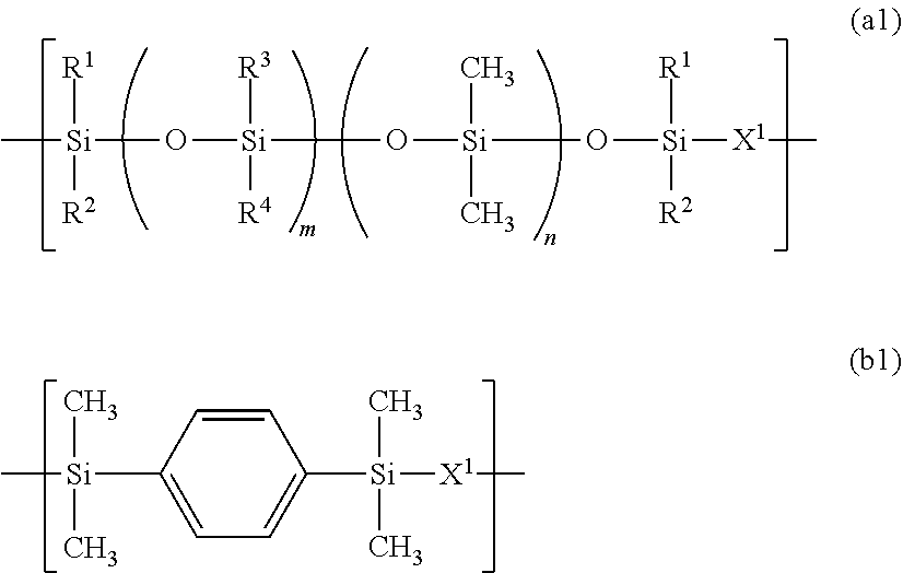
C[Si]([R1])([R2])O[Si]([R3])([R4])O[Si](C)(C)O[Si]([R1])([R2])[X1]C.C1=C([Si](C)(C)C)C=CC([Si](C)(C)[X1]C)=C1
